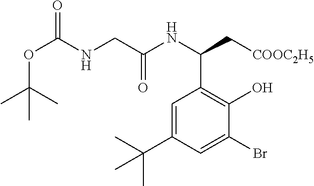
C(OC(NCC(NC(C[COOC2H5])C1=C(O)C(Br)=CC(C(C)(C)C)=C1)=O)=O)(C)(C)C
